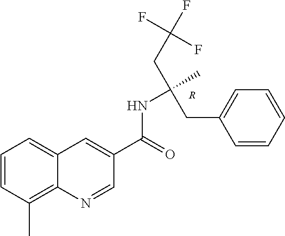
[R].C1=CC(C)=C2C(=C1)C=C(C(=O)NC(CC1=CC=CC=C1)(CC(F)(F)F)C)C=N2
